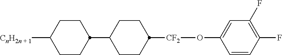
C1CC(C2CCC([CF2]OC3=CC(F)=C(F)C=C3)CC2)CCC1[CnH2n + 1]
